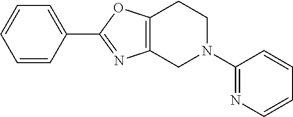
C12=C(N=C(C3=CC=CC=C3)O1)CN(C1=NC=CC=C1)CC2
